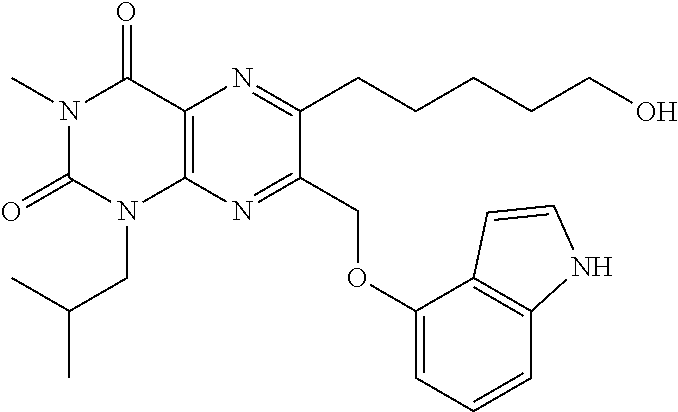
N1(C)C(=O)N(CC(C)C)C2=C(C1=O)N=C(CCCCCO)C(COC1=CC=CC3=C1C=CN3)=N2
